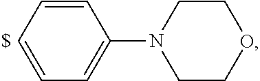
C1=CC=CC=C1N1CCOCC1
